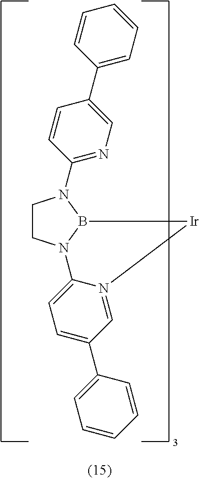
C1CN2B(N1C1=NC=C(C3=CC=CC=C3)C=C1)[Ir]N1=CC(C3=CC=CC=C3)=CC=C21
